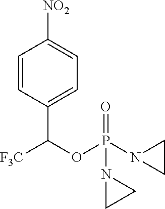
C1=CC([NO2])=CC=C1C(OP(=O)(N1CC1)N1CC1)[F3C]
